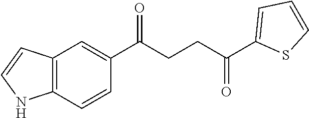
C1(C(CCC(C2=CC=CS2)=O)=O)=CC2=C(C=C1)NC=C2
